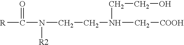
[R]C(N(CCN(CCO)C[COOH])[R2])=O
